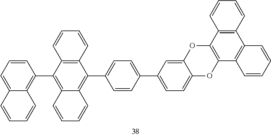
C1=CC=C2C(=C1C1=C3C(=C(C4=CC=C(C5=CC=C6C(=C5)OC5=C(O6)C6=C(C7=C5C=CC=C7)C=CC=C6)C=C4)C4=C1C=CC=C4)C=CC=C3)C=CC=C2
